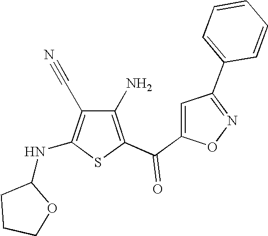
C1(N)=C(C(=O)C2=CC(C3=CC=CC=C3)=NO2)SC(NC2CCCO2)=C1C#N
